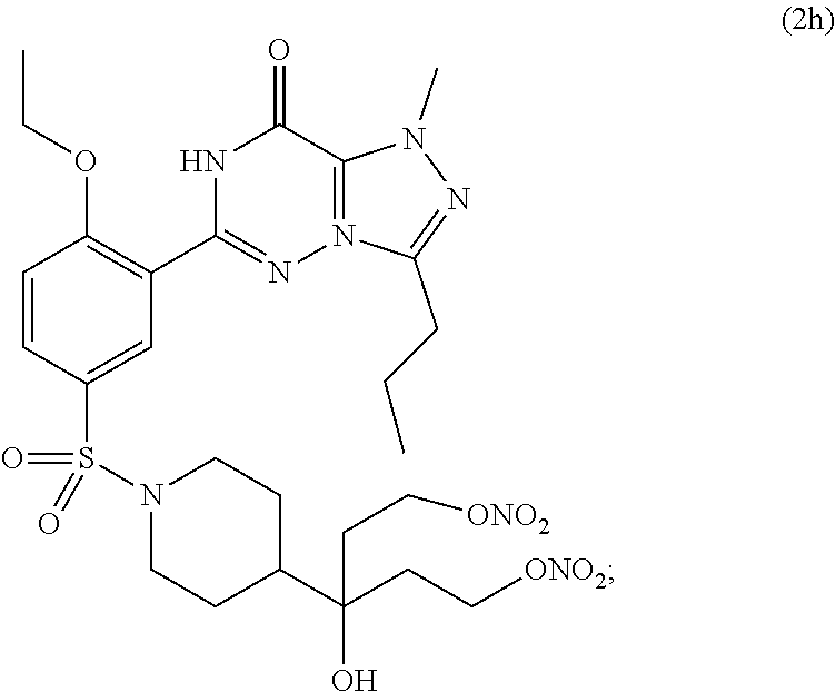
OC(C1CCN(S(=O)(=O)C2=CC(C3=NN4=C(N(C)N=C4CCC)C(=O)N3)=C(OCC)C=C2)CC1)(CC[ONO2])CC[ONO2]
